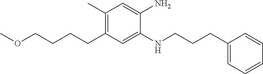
C1(CCCNC2=CC(CCCCOC)=C(C)C=C2N)=CC=CC=C1
